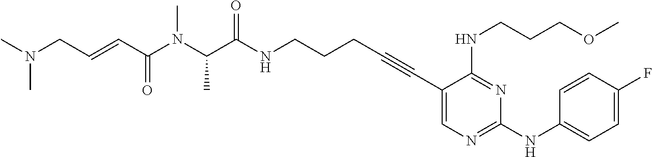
C1(C#CCCCNC(C(N(C(C=CCN(C)C)=O)C)C)=O)=CN=C(NC2=CC=C(F)C=C2)N=C1NCCCOC
